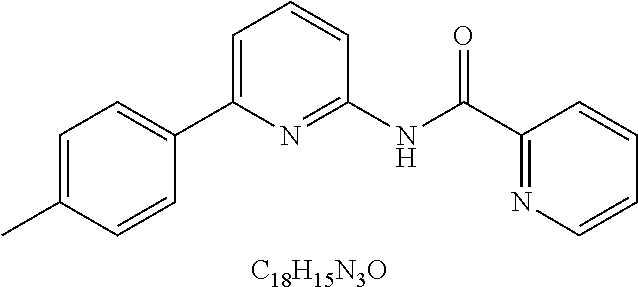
C1=C(C)C=CC(C2=CC=CC(NC(C3=NC=CC=C3)=O)=N2)=C1.[C18H15N3O]
